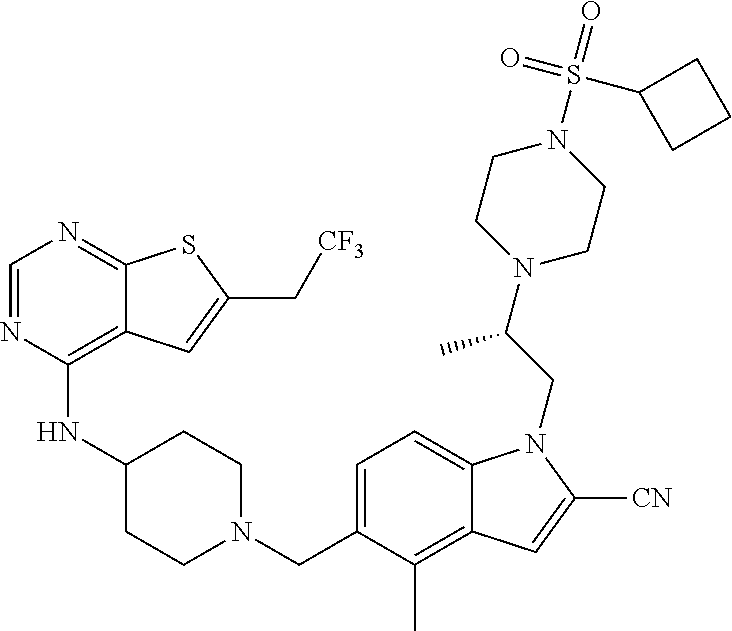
C1=NC(NC2CCN(CC3=CC=C4C(=C3C)C=C([CN])N4CC(N3CCN(S(=O)(=O)C4CCC4)CC3)C)CC2)=C2C(=N1)SC(C[CF3])=C2
